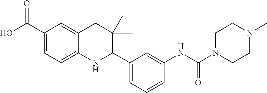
C1(C(O)=O)=CC=C2C(=C1)CC(C)(C)C(C1=CC=CC(NC(N3CCN(C)CC3)=O)=C1)N2
